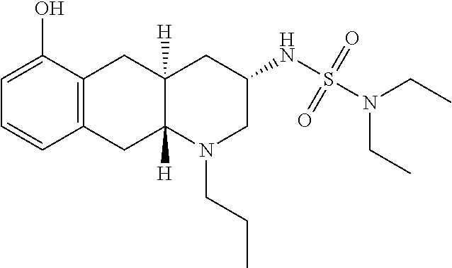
C12=C(C(O)=CC=C1)CC1([H])C([H])(C2)N(CCC)CC(NS(N(CC)CC)(=O)=O)C1
